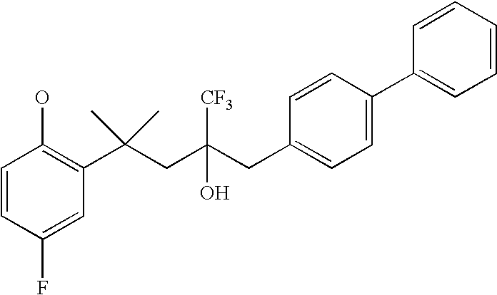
C1(F)=CC(C(CC(CC2=CC=C(C3=CC=CC=C3)C=C2)(O)[CF3])(C)C)=C(O)C=C1
